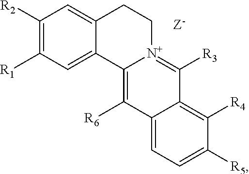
C1([R2])=C([R1])C=C2C(=C1)CC[N+]1=C([R3])C3=C([R4])C([R5])=CC=C3C([R6])=C21
